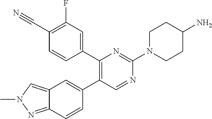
C1(C2=C(C3=CC4=CN(C)N=C4C=C3)C=NC(N3CCC(N)CC3)=N2)=CC(F)=C(C#N)C=C1
